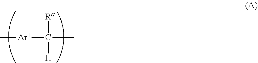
[Ra]C([Ar1]C)([H])C
